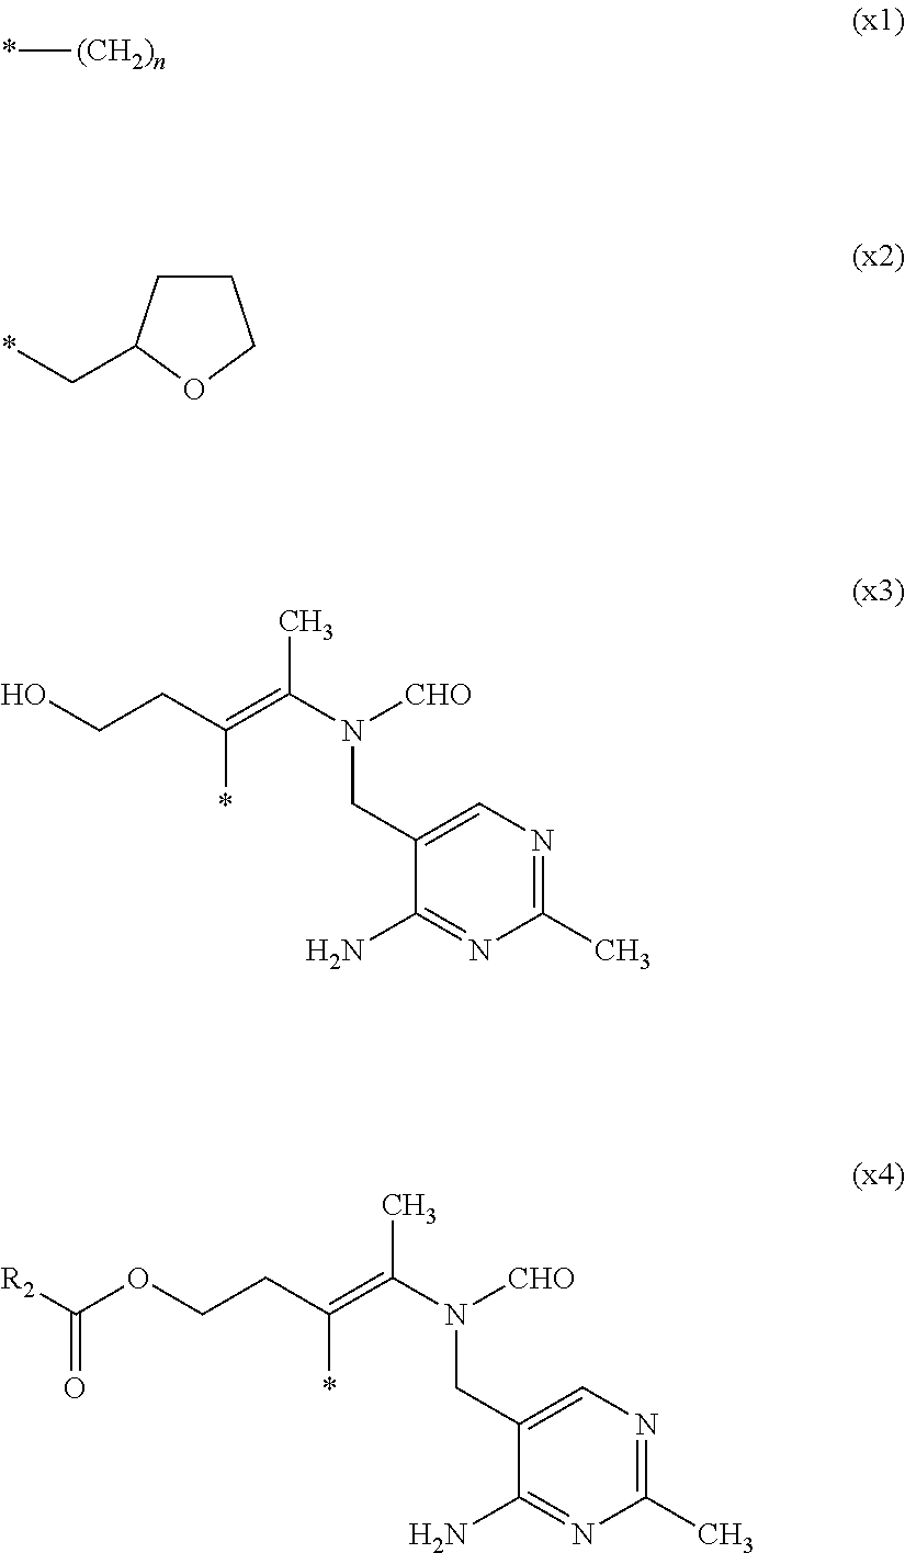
*[(CH2)n].*CC1CCCO1.C1(C)=NC=C(CN(C(=C(CCO)*)C)[CHO])C(N)=N1.C1(C)=NC=C(CN(C(=C(CCOC([R2])=O)*)C)[CHO])C(N)=N1
